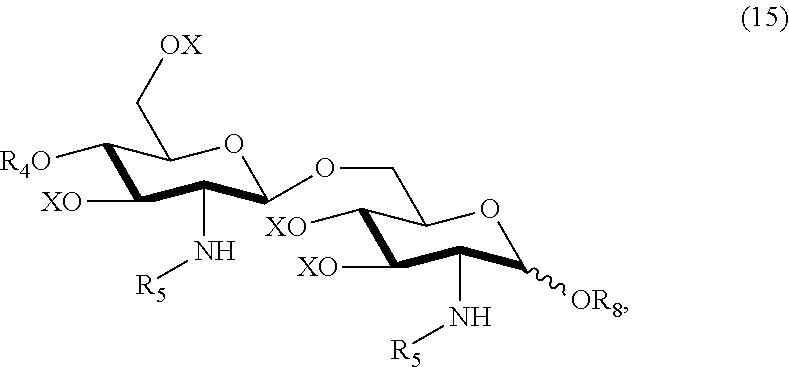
C1([R4O])C([XO])C(N[R5])C(OCC2C([XO])C([XO])C(N[R5])C([OR8])O2)OC1C[OX]
